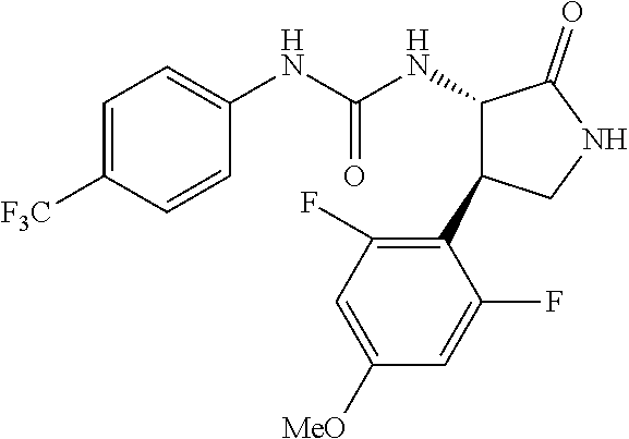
C1=C([F3C])C=CC(NC(NC2C(C3=C(F)C=C([MeO])C=C3F)CNC2=O)=O)=C1
